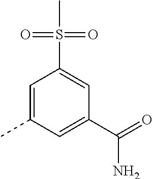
C1=C(C)C=C(C(=O)N)C=C1S(=O)(=O)C
